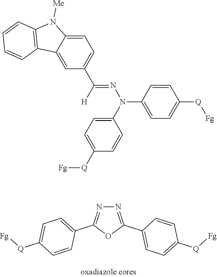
N1=C(C2=CC=C([Q][Fg])C=C2)OC(C2=CC=C([Q][Fg])C=C2)=N1.C1=C2C(=CC=C1C([H])=NN(C1=CC=C([Q][Fg])C=C1)C1=CC=C([Q][Fg])C=C1)N([Me])C1=C2C=CC=C1
